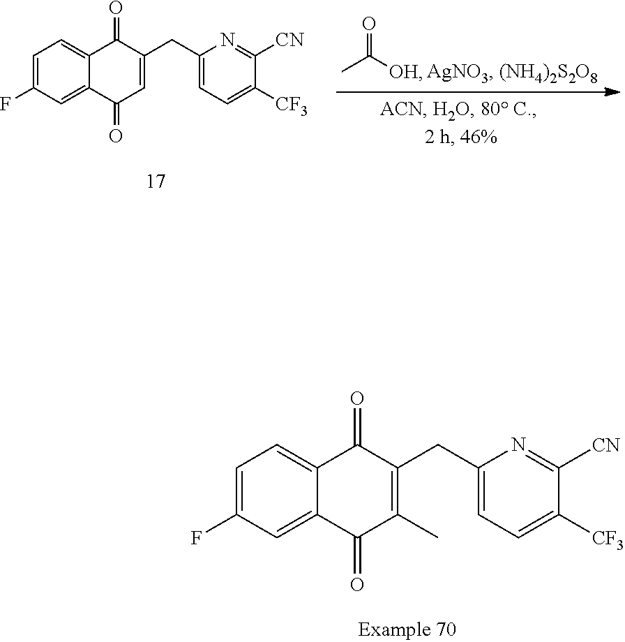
CC([OH])=O.C1=C(F)C=C2C(=C1)C(=O)C(CC1=CC=C([CF3])C([CN])=N1)=CC2=O.C1=C(F)C=C2C(=C1)C(=O)C(CC1=CC=C([CF3])C([CN])=N1)=C(C)C2=O
